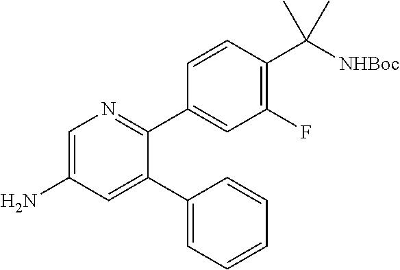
C1=C(N)C=C(C2=CC=CC=C2)C(C2=CC(F)=C(C([NHBoc])(C)C)C=C2)=N1
